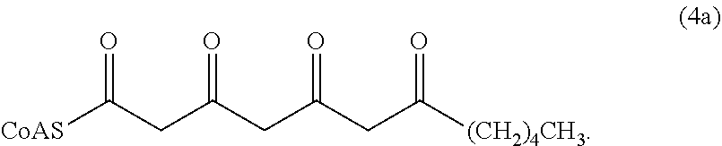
[CoAS]C(CC(CC(CC([(CH2)4CH3])=O)=O)=O)=O
